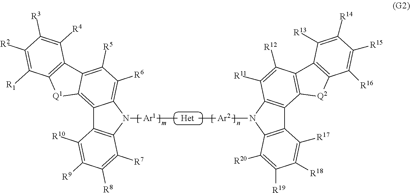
N1([Ar1]C)C2=C([R6])C([R5])=C3C(=C2C2=C1C([R7])=C([R8])C([R9])=C2[R10])[Q1]C1=C3C([R4])=C([R3])C([R2])=C1[R1].[Ar2](N1C2=C(C3=C1C([R11])=C([R12])C1=C3[Q2]C3=C1C([R13])=C([R14])C([R15])=C3[R16])C([R17])=C([R18])C([R19])=C2[R20])C
